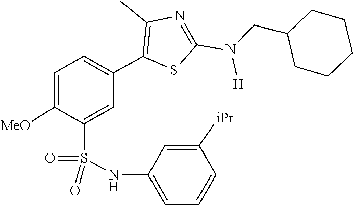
C(C1CCCCC1)N(C1=NC(C)=C(C2=CC=C([MeO])C(S(=O)(NC3=CC=CC([iPr])=C3)=O)=C2)S1)[H]
